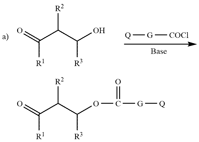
C(C(C(O)[R3])[R2])(=O)[R1].[Q][G][COCl].C(C(C([R3])OC([G][Q])=O)[R2])(=O)[R1]
